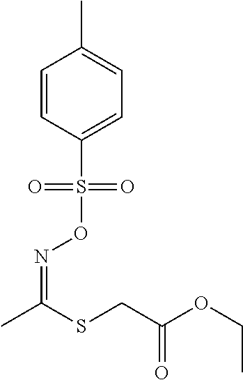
C1=CC(S(ON=C(C)SCC(OCC)=O)(=O)=O)=CC=C1C
